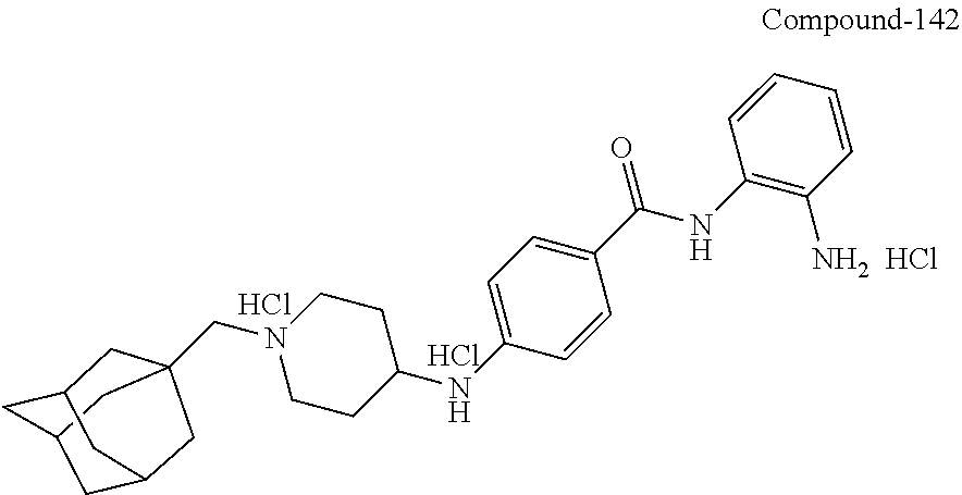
C1=CC=CC([NH2  HCl])=C1NC(C1=CC=C(NC2CCN(CC34CC5CC(CC(C3)C5)C4)CC2)C=C1)=O.Cl.Cl
